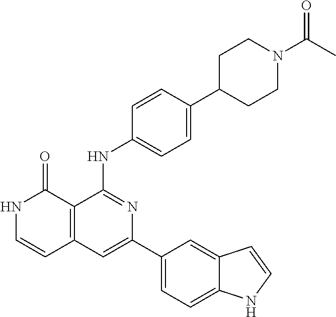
C1=CC(NC2=NC(C3=CC=C4C(=C3)C=CN4)=CC3=C2C(=O)NC=C3)=CC=C1C1CCN(C(=O)C)CC1
